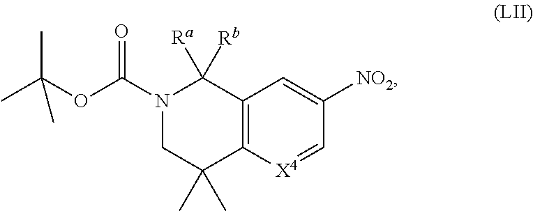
C12=C([X4]=CC([NO2])=C1)C(C)(C)CN(C(OC(C)(C)C)=O)C2([Rb])[Ra]
